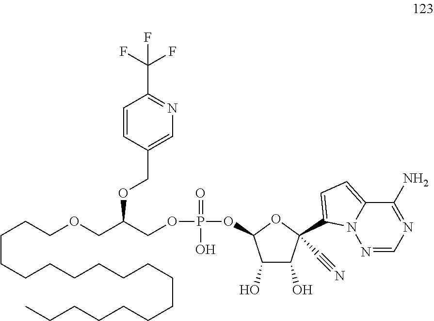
C(CCCCCCCCCCCCCCC)CCOCC(COP(=O)(O)OC1C(O)C(O)C(C#N)(C2=CC=C3C(N)=NC=NN32)O1)OCC1=CN=C(C(F)(F)F)C=C1
